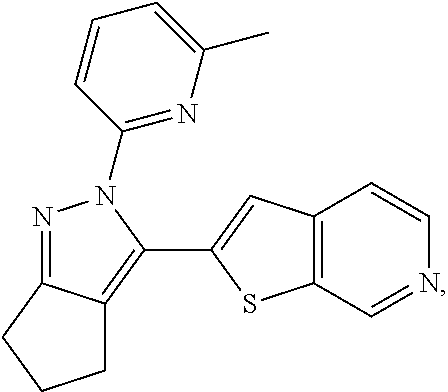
C12=C(C=NC=C1)SC(C1=C3C(=NN1C1=NC(C)=CC=C1)CCC3)=C2
